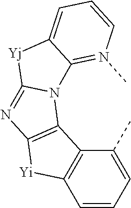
C1=CC=C(C)C2=C1[Yi]C1=C2N2C(=N1)[Yj]C1=CC=CN(C)=C21
